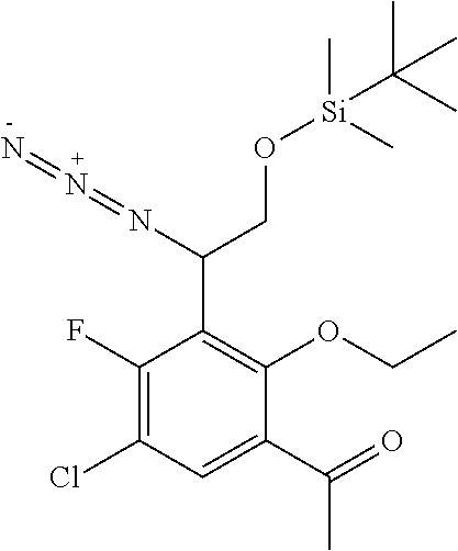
C1(C(=O)C)=CC(Cl)=C(F)C(C(CO[Si](C)(C)C(C)(C)C)N=N=N)=C1OCC
